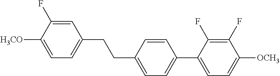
C1=C(F)C([H3CO])=CC=C1CCC1=CC=C(C2=CC=C([OCH3])C(F)=C2F)C=C1
